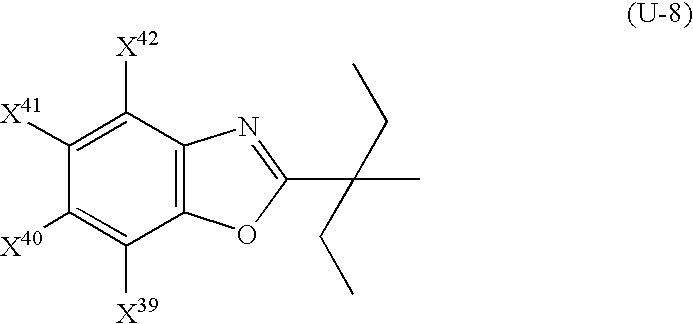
C1([X41])=C([X42])C2=C(C([X39])=C1[X40])OC(C(C)(CC)CC)=N2
